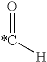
[*C](=O)[H]
